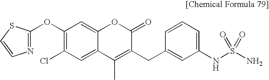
C1(OC2=NC=CS2)=C(Cl)C=C2C(=C1)OC(=O)C(CC1=CC(NS(N)(=O)=O)=CC=C1)=C2C
